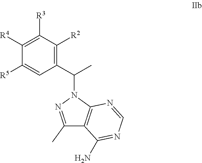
C1(C(C)N2C3=C(C(C)=N2)C(N)=NC=N3)=C([R2])C([R3])=C([R4])C([R5])=C1
